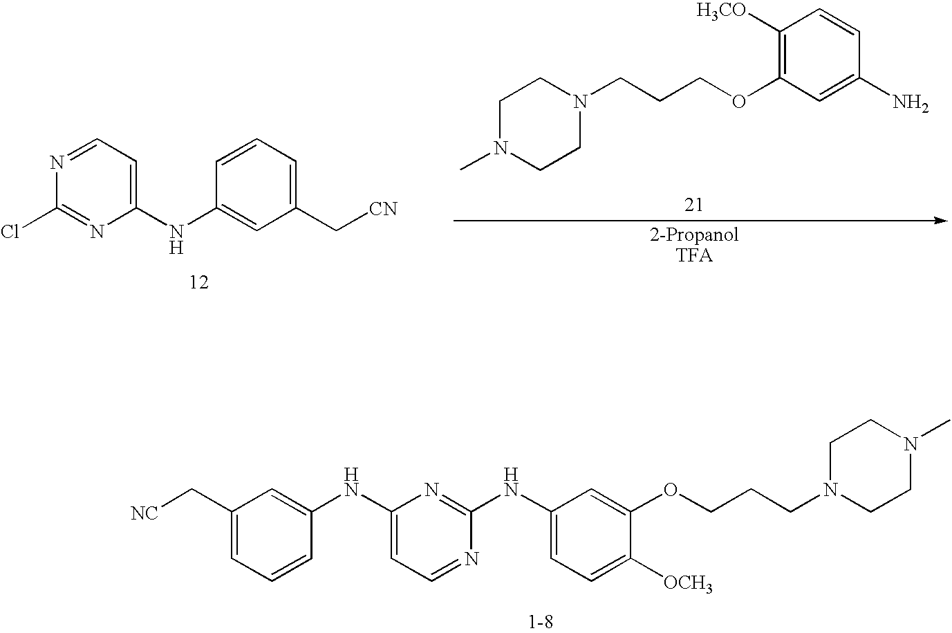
C1([H3CO])=C(OCCCN2CCN(C)CC2)C=C(N)C=C1.N1=CC=C(NC2=CC(C[CN])=CC=C2)N=C1Cl.C1(C[NC])=CC=CC(NC2=CC=NC(NC3=CC=C([OCH3])C(OCCCN4CCN(C)CC4)=C3)=N2)=C1
